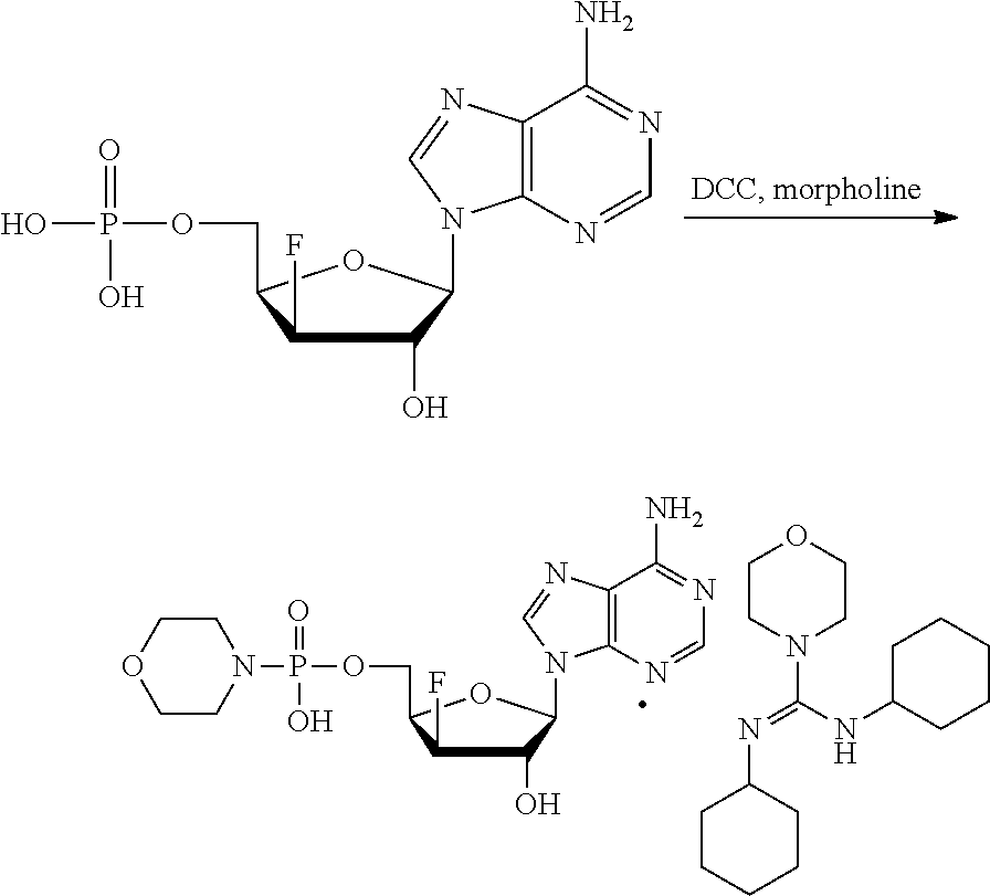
C1(F)C(COP(O)(=O)O)OC(N2C3=C(C(N)=NC=N3)N=C2)C1O.C1(F)C(COP(N2CCOCC2)(=O)O)OC(N2C3=C(C(N)=NC=N3)N=C2)C1O.C1CN(C(NC2CCCCC2)=NC2CCCCC2)CCO1
